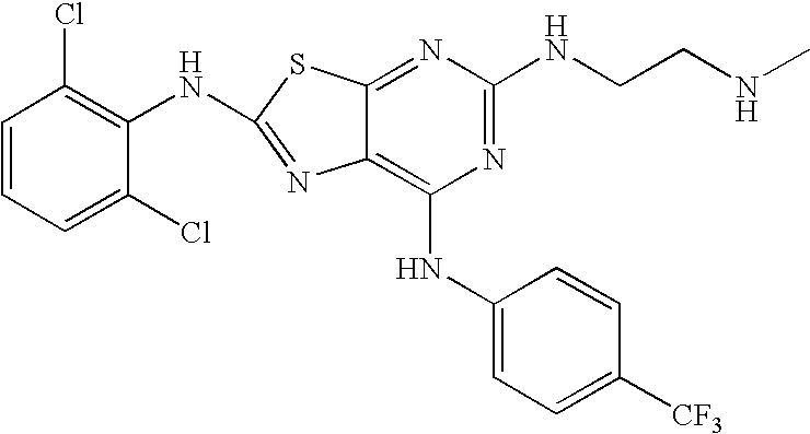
N1=C(NCCNC)N=C2C(=C1NC1=CC=C([CF3])C=C1)N=C(NC1=C(Cl)C=CC=C1Cl)S2
